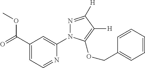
C1(C(=O)OC)=CC=NC(N2N=C([H])C([H])=C2OCC2=CC=CC=C2)=C1
